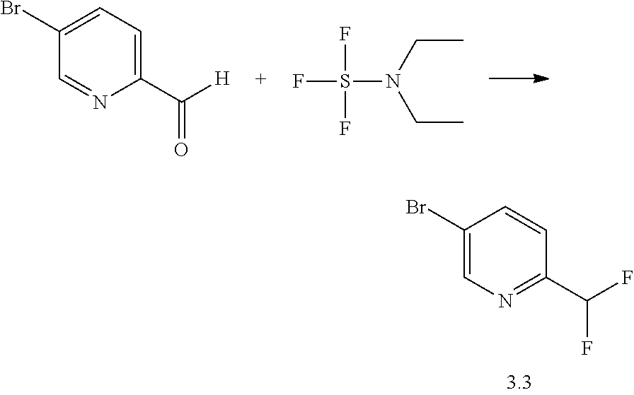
C1(C([H])=O)=CC=C(Br)C=N1.CCN(CC)S(F)(F)F.C1(C(F)F)=NC=C(Br)C=C1
